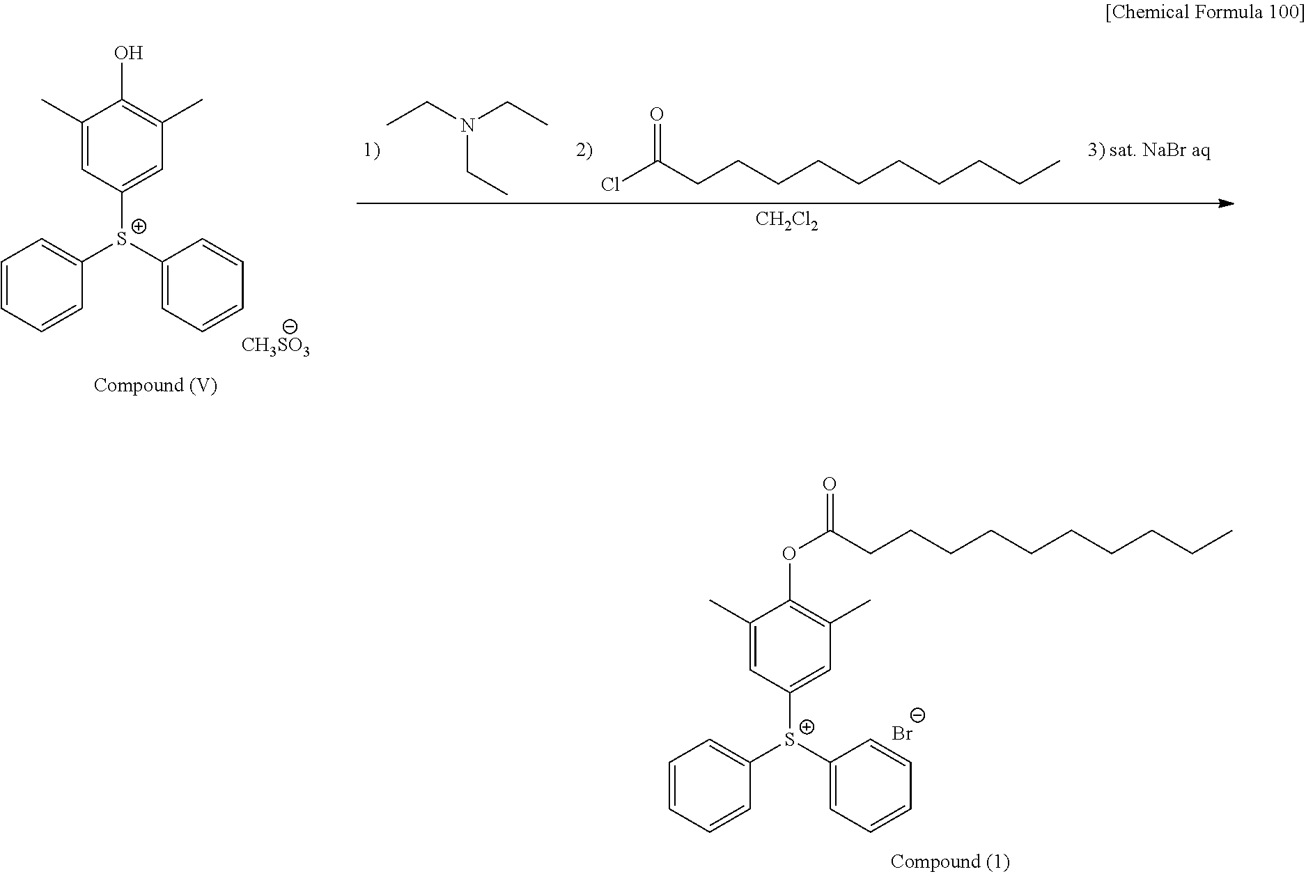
C1=CC=CC([S+](C2=CC=CC=C2)C2=CC(C)=C(O)C(C)=C2)=C1.[CH3SO3].CCN(CC)CC.ClC(CCCCCCCCCC)=O.[CH2Cl2].C1=CC=CC([S+](C2=CC=CC=C2)C2=CC(C)=C(OC(CCCCCCCCCC)=O)C(C)=C2)=C1.[Br-]
